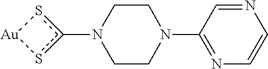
c1(N2CCN(C3=NC=CN=C3)CC2)s[Au]s1
